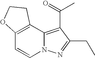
C(C)C1=NN2C(=C1C(C)=O)C1=C(C=C2)OCC1
